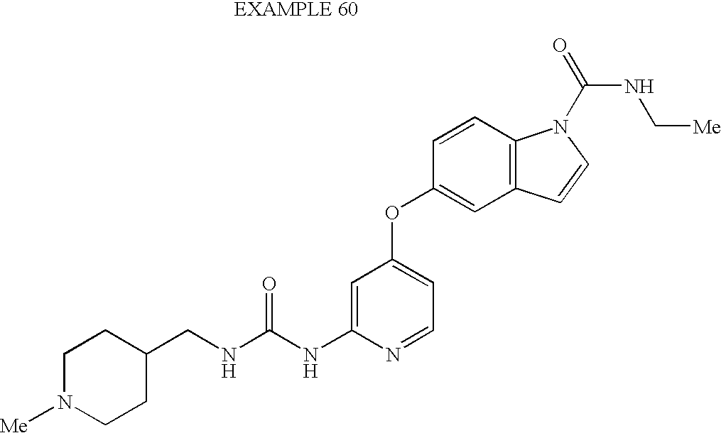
C1=C(NC(NCC2CCN([Me])CC2)=O)N=CC=C1OC1=CC2=C(C=C1)N(C(=O)NC[Me])C=C2
